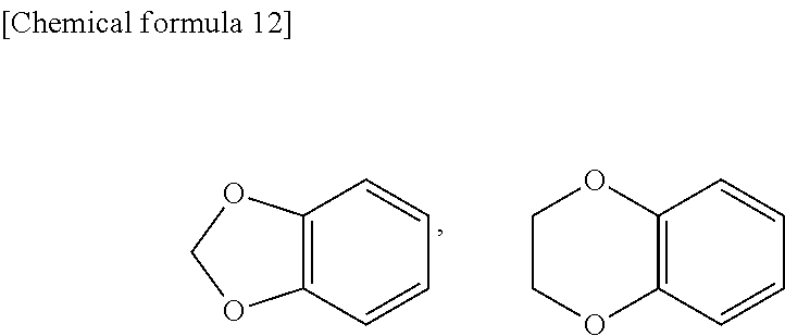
C12=C(C=CC=C1)OCO2.C12=C(C=CC=C1)OCCO2
